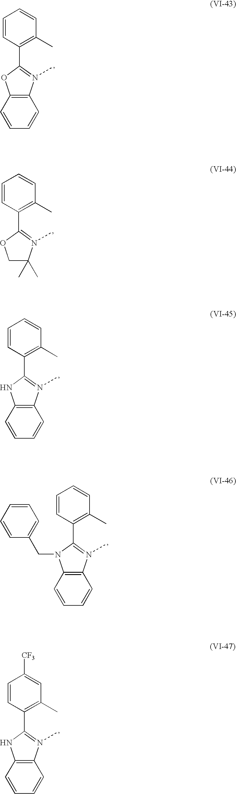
C1(C2=C(C)C=CC=C2)=N(C)C2=C(O1)C=CC=C2.C1(C2=C(C)C=CC=C2)=N(C)C2=C(N1)C=CC=C2.C1(C2=C(C)C=CC=C2)=N(C)C2=C(N1CC1=CC=CC=C1)C=CC=C2.C1(C2=C(C)C=CC=C2)=N(C)C(C)(C)CO1.C1(C2=C(C)C=C([CF3])C=C2)=N(C)C2=C(N1)C=CC=C2
